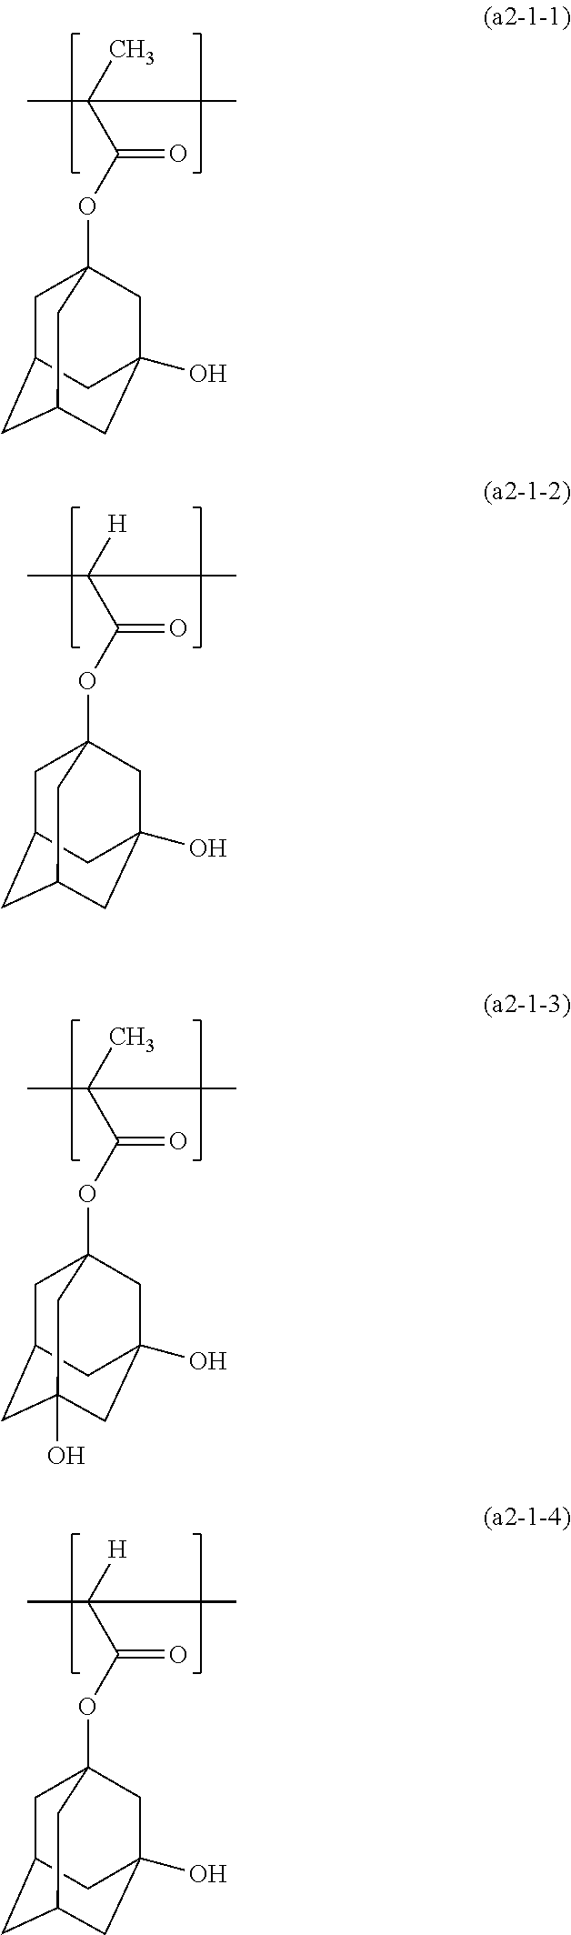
CC(C)(C(=O)OC12CC3CC(CC(O)(C3)C1)C2)C.CC([H])(C(=O)OC12CC3CC(CC(O)(C3)C1)C2)C.CC(C)(C(=O)OC12CC3(O)CC(CC(O)(C3)C1)C2)C.CC([H])(C(=O)OC12CC3CC(CC(O)(C3)C1)C2)C
